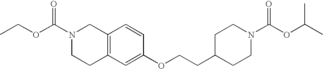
N1(C(OCC)=O)CCC2=C(C=CC(OCCC3CCN(C(OC(C)C)=O)CC3)=C2)C1
